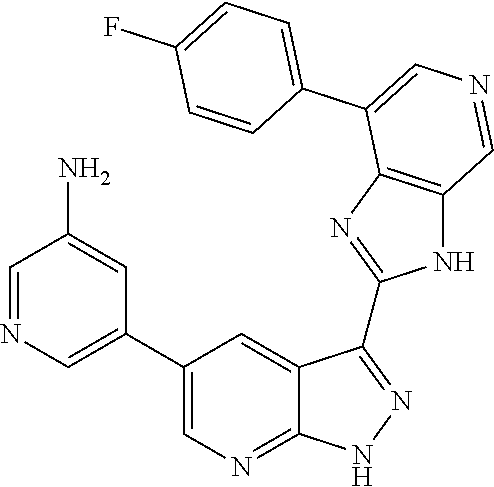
C1=NC=C(C2=CN=C3C(=C2)C(C2=NC4=C(N2)C=NC=C4C2=CC=C(F)C=C2)=NN3)C=C1N
